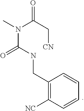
N(C(NCC1=C([NC])C=CC=C1)=O)(C(C[CN])=O)C
